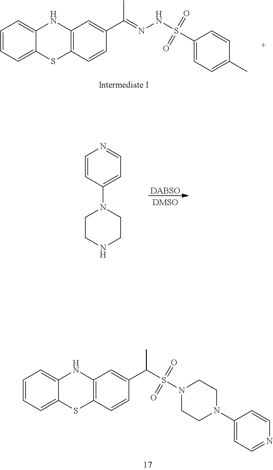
C1=CC=C2C(=C1)NC1=C(S2)C=CC(C(=NNS(=O)(=O)C2=CC=C(C)C=C2)C)=C1.C1=CC(N2CCNCC2)=CC=N1.[DABSO].C1=CC=C2C(=C1)NC1=C(S2)C=CC(C(C)S(=O)(=O)N2CCN(C3=CC=NC=C3)CC2)=C1
